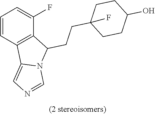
C1=CC2=C(C(F)=C1)C(CCC1(F)CCC(O)CC1)N1C2=CN=C1
